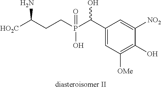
[HO2C]C(CCP(C(C1=CC([OMe])=C(O)C([NO2])=C1)O)(=O)O)N
